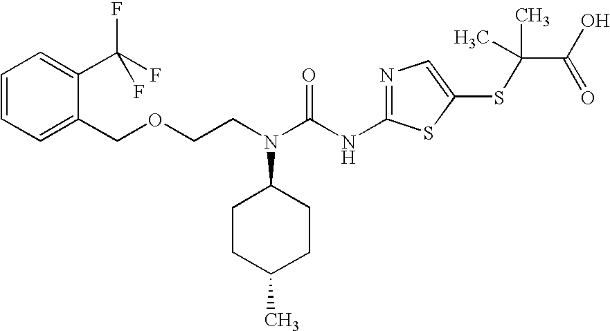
C1=CC=C(COCCN(C(NC2=NC=C(SC(C(O)=O)(C)C)S2)=O)C2CCC(C)CC2)C(C(F)(F)F)=C1
